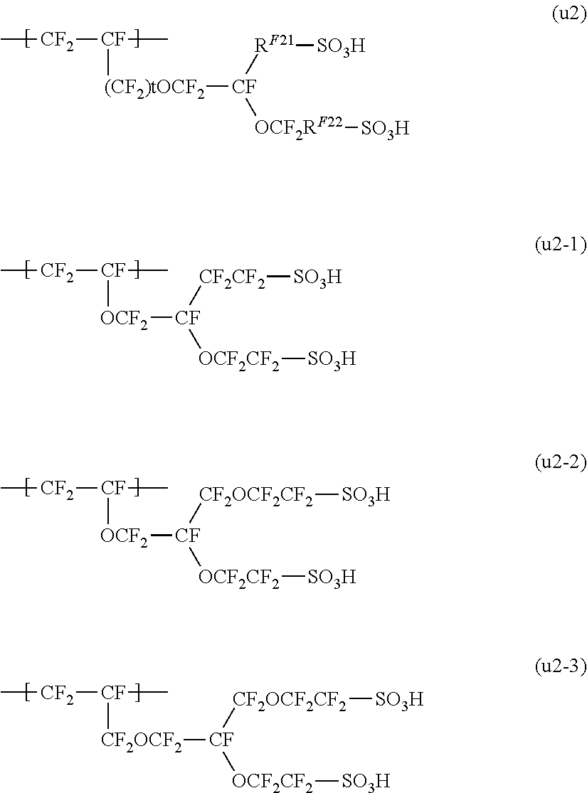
C[CF2][CF](C)[(CF2)tOCF2][CF]([RF21][SO3H])[OCF2RF22][SO3H].C[CF2][CF](C)[OCF2][CF]([CF2CF2][SO3H])[OCF2CF2][SO3H].C[CF2][CF](C)[OCF2][CF]([CF2OCF2CF2][SO3H])[OCF2CF2][SO3H].C[CF2][CF](C)[CF2OCF2][CF]([CF2OCF2CF2][SO3H])[OCF2CF2][SO3H]
